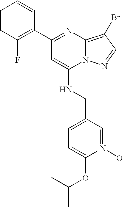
C1(C2=NC3=C(Br)C=NN3C(NCC3=CC=C(OC(C)C)N(O)=C3)=C2)=C(F)C=CC=C1
